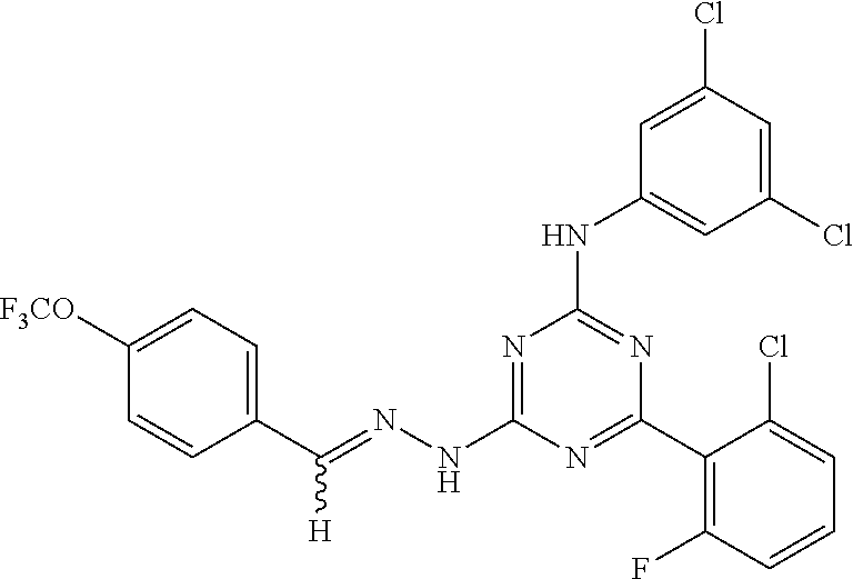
C1(C(=NNC2=NC(NC3=CC(Cl)=CC(Cl)=C3)=NC(C3=C(F)C=CC=C3Cl)=N2)[H])=CC=C([F3CO])C=C1
